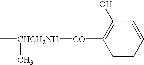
C[CHCH2NH](C)[CO]C1=C(O)C=CC=C1
